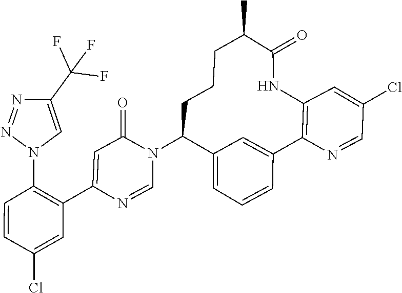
C1=NC(C2=C(N3C=C(C(F)(F)F)N=N3)C=CC(Cl)=C2)=CC(=O)N1C1C2=CC=CC(=C2)C2=C(C=C(Cl)C=N2)NC(=O)C(C)CCC1
